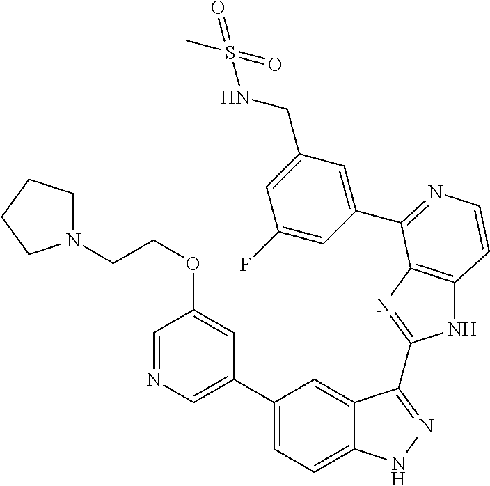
C1(C2=CN=CC(OCCN3CCCC3)=C2)=CC=C2C(=C1)C(C1=NC3=C(N1)C=CN=C3C1=CC(CNS(=O)(C)=O)=CC(F)=C1)=NN2
